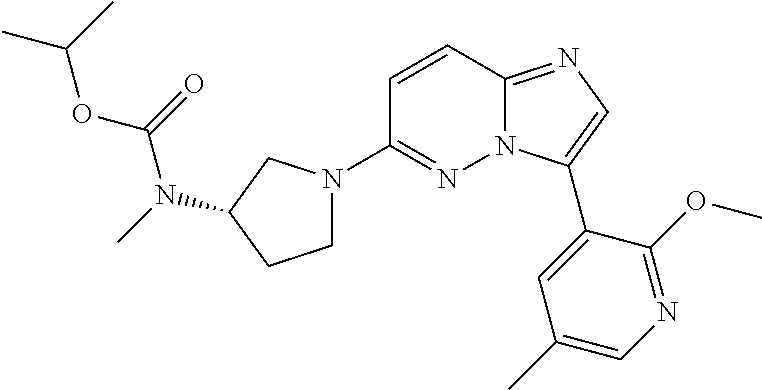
C1=CC2=NC=C(C3=CC(C)=CN=C3OC)N2N=C1N1CCC(N(C)C(=O)OC(C)C)C1
